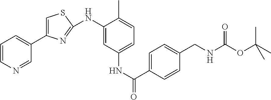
C1=CN=CC(C2=CSC(NC3=CC(NC(C4=CC=C(CNC(OC(C)(C)C)=O)C=C4)=O)=CC=C3C)=N2)=C1
